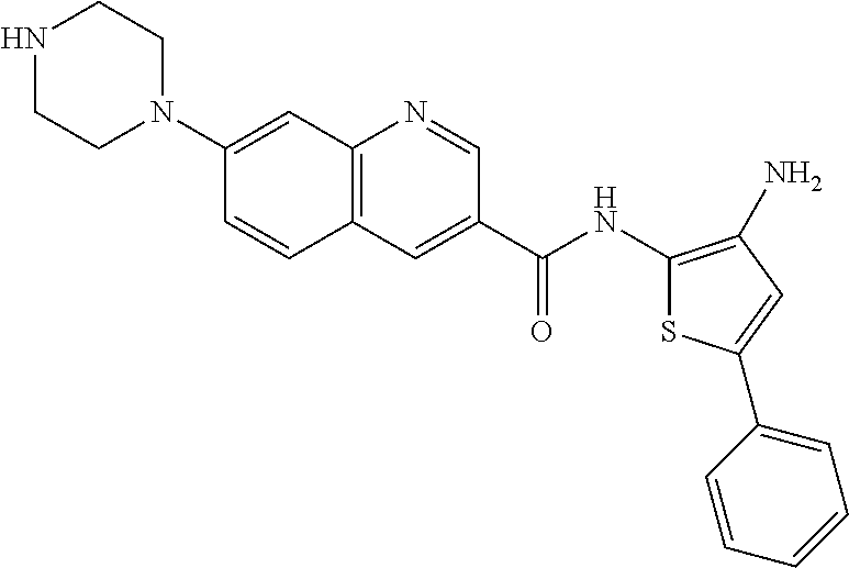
C1CN(C2=CC3=C(C=C2)C=C(C(NC2=C(N)C=C(C4=CC=CC=C4)S2)=O)C=N3)CCN1
